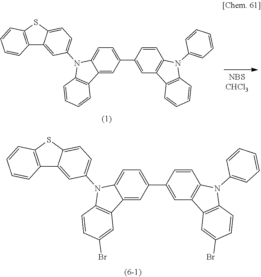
C12=C(SC3=CC=C(N4C5=CC=C(C6=CC7=C(C=C6)N(C6=CC=CC=C6)C6=C7C=C(Br)C=C6)C=C5C5=C4C=CC(Br)=C5)C=C13)C=CC=C2.C12=C(SC3=CC=C(N4C5=CC=C(C6=CC7=C(C=C6)N(C6=CC=CC=C6)C6=C7C=CC=C6)C=C5C5=C4C=CC=C5)C=C13)C=CC=C2
